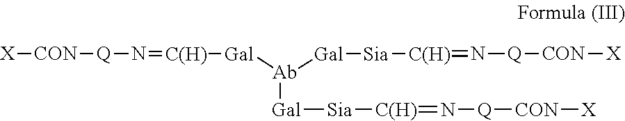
[X][CON][Q]N=[C(H)][Gal][Ab]([Gal][Sia][C(H)]=N[Q][CON][X])[Gal][Sia][C(H)]=N[Q][CON][X]
